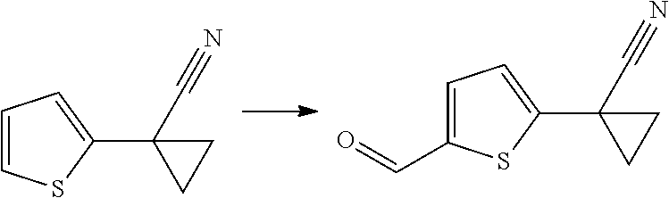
C1=CSC(C2(C#N)CC2)=C1.C1=C(C=O)SC(C2(C#N)CC2)=C1
